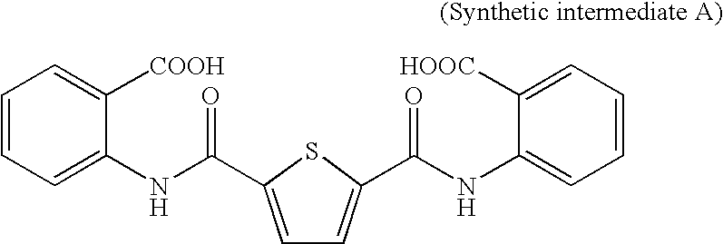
C1=C(C(NC2=CC=CC=C2[COOH])=O)SC(C(NC2=CC=CC=C2[HOOC])=O)=C1
